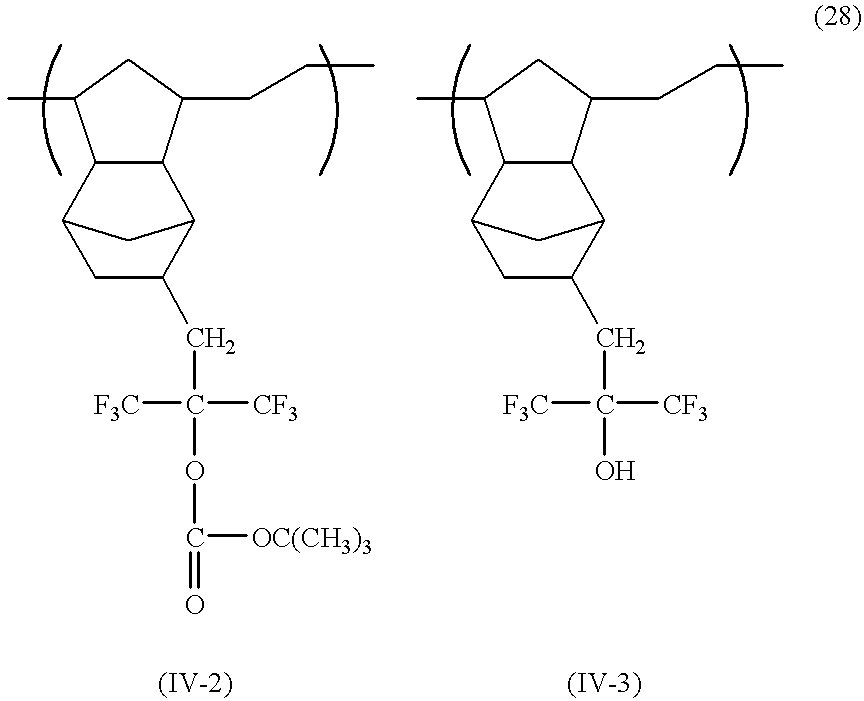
C1C(C)C2C(C1CCC)C1C(CC([CF3])([F3C])OC([OC(CH3)3])=O)CC2C1.C1C(C)C2C(C1CCC)C1C(CC([CF3])([F3C])O)CC2C1
